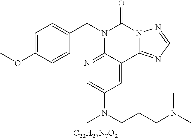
[C22H27N7O2].C1=C(OC)C=CC(CN2C3=NC=C(N(CCCN(C)C)C)C=C3C3=NC=NN3C2=O)=C1
